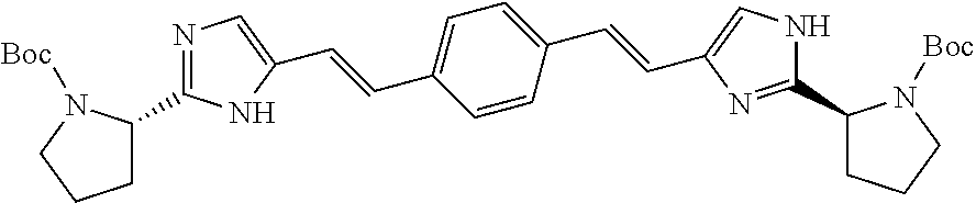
C1=CC(C=CC2=CNC(C3CCCN3[Boc])=N2)=CC=C1C=CC1=CN=C(C2CCCN2[Boc])N1
